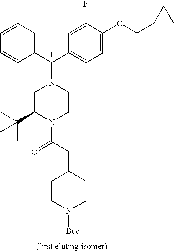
C1(C(C2=CC=C(OCC3CC3)C(F)=C2)N2CC(C(C)(C)C)N(C(CC3CCN([Boc])CC3)=O)CC2)=CC=CC=C1
